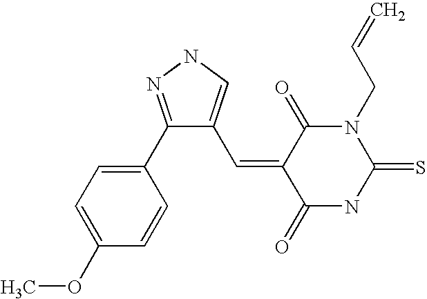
C1(C2=CC=C(OC)C=C2)=NNC=C1C=C1C(=O)NC(=S)N(CC=C)C1=O
